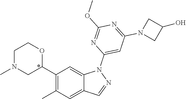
C1(C2OCCN(C)C2)=C(C)C=C2C(=C1)N(C1=CC(N3CC(O)C3)=NC(OC)=N1)N=C2
